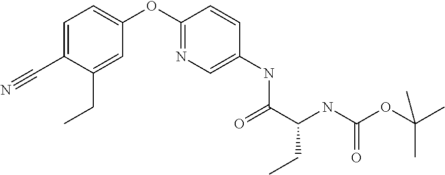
C1(C#N)=CC=C(OC2=NC=C(NC(=O)C(NC(=O)OC(C)(C)C)CC)C=C2)C=C1CC
